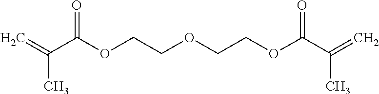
C(COCCOC(C(=C)C)=O)OC(C(=C)C)=O
